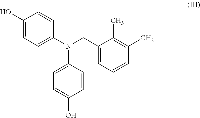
C1(N(CC2=CC=CC(C)=C2C)C2=CC=C(O)C=C2)=CC=C(O)C=C1
